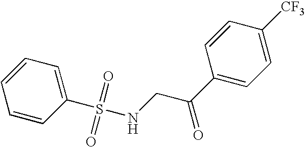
S(=O)(=O)(C1=CC=CC=C1)NCC(=O)C1=CC=C([CF3])C=C1
